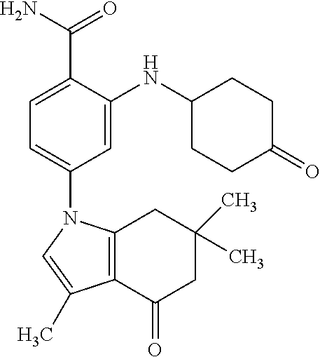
C12=C(C(=O)CC(C)(C)C1)C(C)=CN2C1=CC=C(C(N)=O)C(NC2CCC(=O)CC2)=C1
